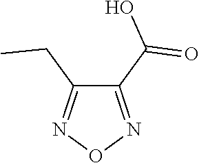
C1(C(=O)O)=NON=C1CC
